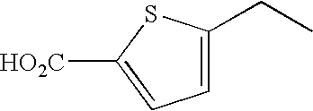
C1=C(CC)SC([HO2C])=C1
